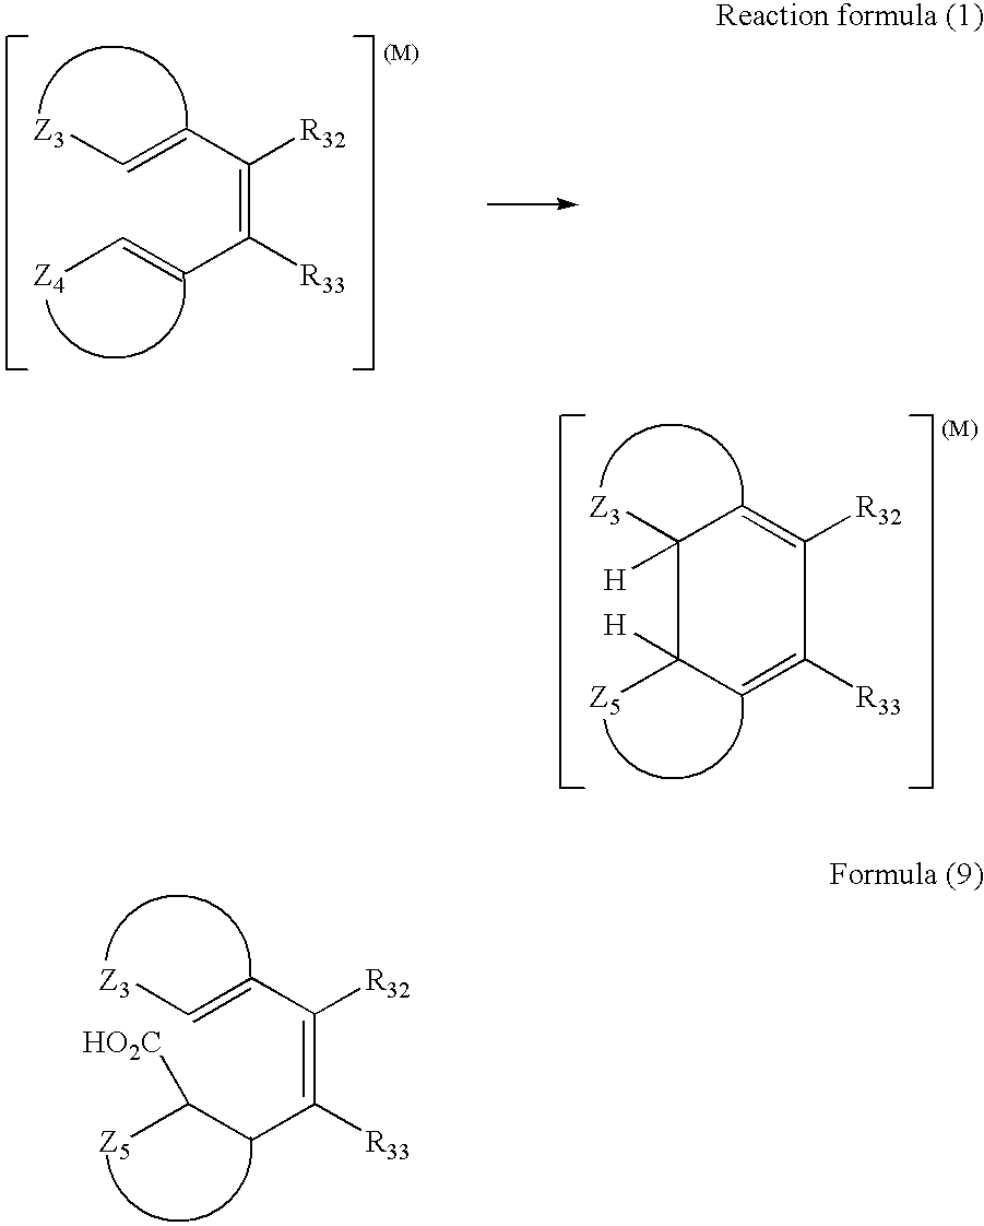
C(=C([R33])C=C[Z4])([R32])C=C[Z3].C(=C([R33])CC([HO2C])[Z5])([R32])C=C[Z3].C1([Z5])([H])C=C([R33])C([R32])=CC1([H])[Z3]
